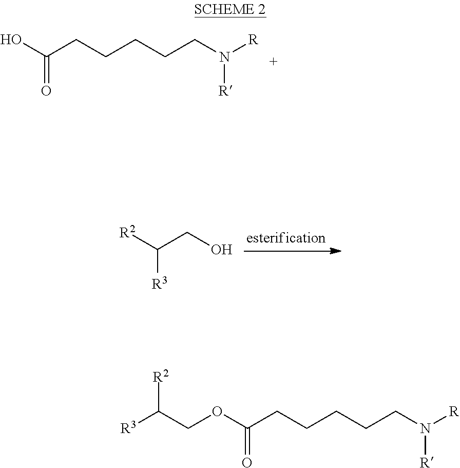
OC(CCCCCN([R])[R])=O.C(CO)([R3])[R2].O(C(CCCCCN([R])[R])=O)CC([R3])[R2]
